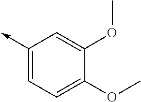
C1(->C)=CC=C(OC)C(OC)=C1
